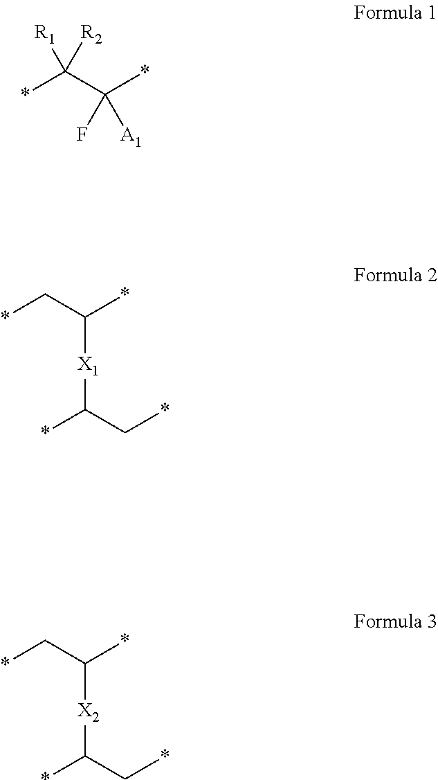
*C(C*)[X1]C(C*)*.*C(C*)[X2]C(C*)*.*C(C(*)(F)[A1])([R2])[R1]
